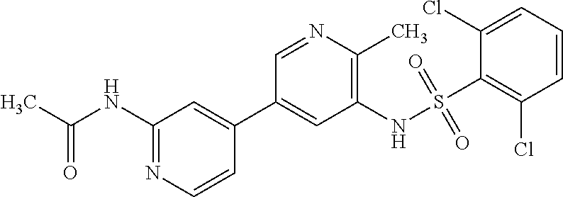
O=C(NC1=NC=CC(C2=CC(NS(C3=C(Cl)C=CC=C3Cl)(=O)=O)=C(C)N=C2)=C1)C
